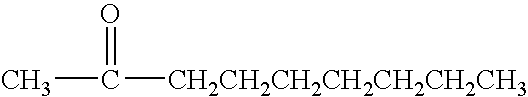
CC(=O)[CH2CH2CH2CH2CH2CH2CH3]
